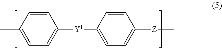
C1=CC(C)=CC=C1[Y1]C1=CC=C([Z]C)C=C1
